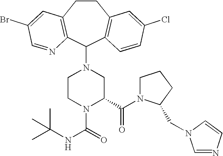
C(NC(=O)N1C(C(=O)N2CCCC2CN2C=NC=C2)CN(C2C3=C(CCC4=C2C=CC(Cl)=C4)C=C(Br)C=N3)CC1)(C)(C)C
